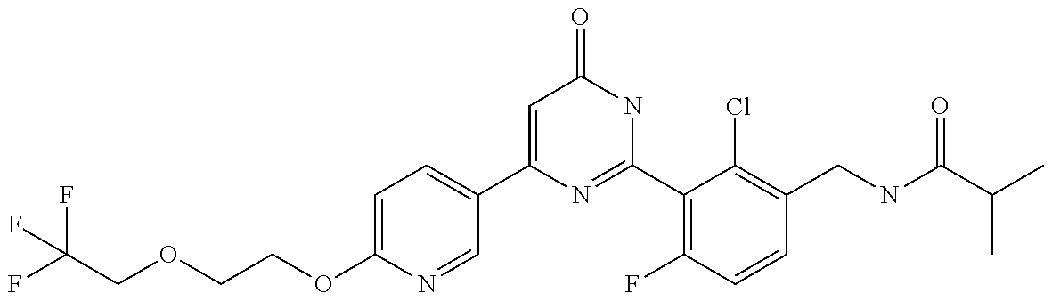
C1(C2=CC=C(OCCOCC(F)(F)F)N=C2)=CC(=O)NC(C2=C(F)C=CC(CNC(C(C)C)=O)=C2Cl)=N1
